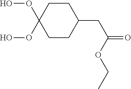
C1CC(OO)(OO)CCC1CC(OCC)=O
